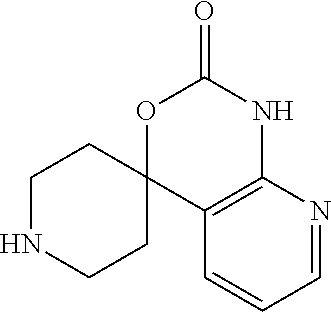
O1C2(C3=C(NC1=O)N=CC=C3)CCNCC2
